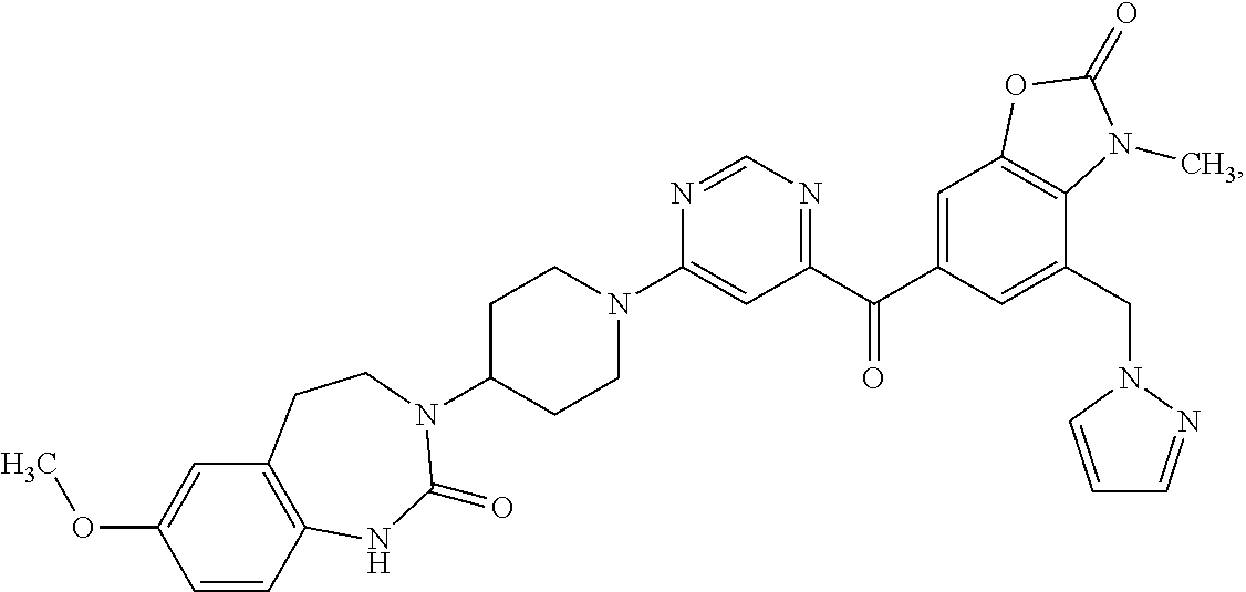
N1=CN=C(C(C2=CC3=C(C(CN4N=CC=C4)=C2)N(C)C(=O)O3)=O)C=C1N1CCC(N2C(=O)NC3=C(C=C(OC)C=C3)CC2)CC1
